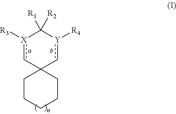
C1([R1])([R2])[X]([R3])cC2(c[Y]1[R4])CCCCC2
